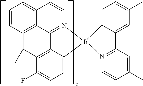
C1=CC2=C3C(=C1)C=CN1=C3C3=C(C(F)=CC=C3[Ir]13N1=C(C=C(C)C=C1)C1=CC(C)=CC=C31)C2(C)C
